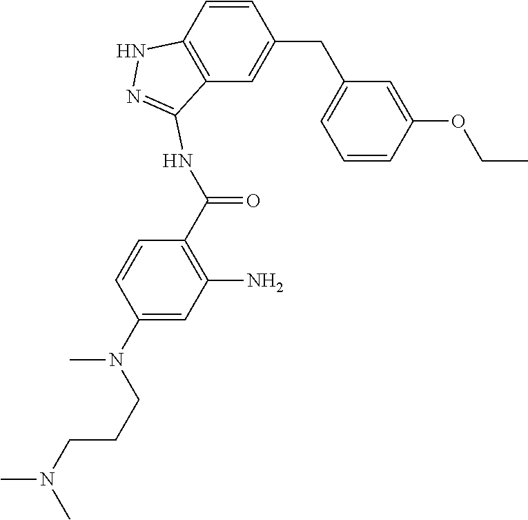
CN(CCCN(C)C)C1=CC(N)=C(C(=O)NC2=NNC3=C2C=C(CC2=CC=CC(OCC)=C2)C=C3)C=C1
